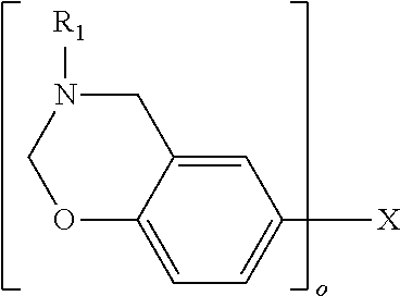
C1N([R1])COC2=CC=C([X])C=C12
